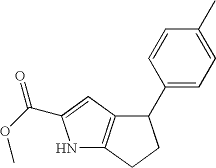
N1C2=C(C=C1C(OC)=O)C(C1=CC=C(C)C=C1)CC2
